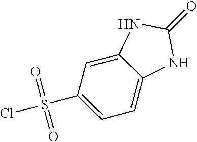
ClS(C1=CC=C2C(=C1)NC(=O)N2)(=O)=O
